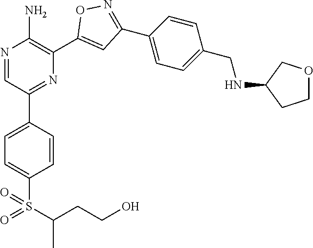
N1=CC(C2=CC=C(S(=O)(C(C)CCO)=O)C=C2)=NC(C2=CC(C3=CC=C(CNC4CCOC4)C=C3)=NO2)=C1N
